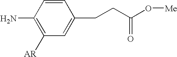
C1=CC(N)=C([AR])C=C1CCC(O[Me])=O
